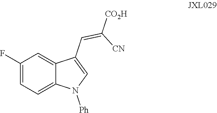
C1(F)=CC=C2C(=C1)C(C=C([CN])[CO2H])=CN2[Ph]
